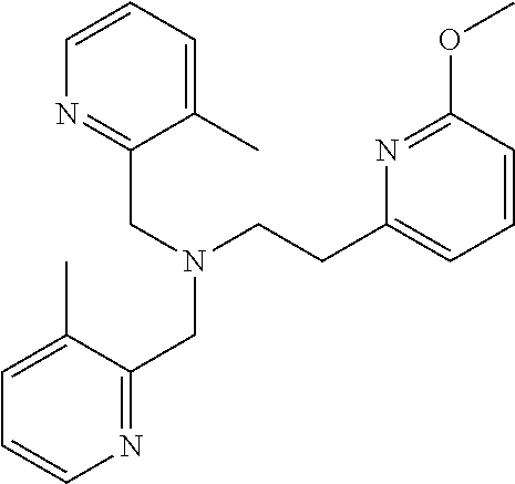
C1=C(C)C(CN(CCC2=CC=CC(OC)=N2)CC2=NC=CC=C2C)=NC=C1
